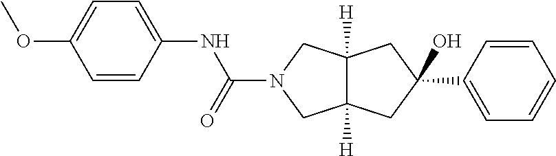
COC1=CC=C(NC(=O)N2CC3([H])C([H])(C2)CC(C2=CC=CC=C2)(O)C3)C=C1
